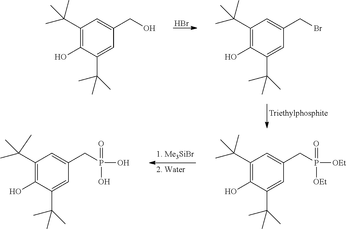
Br.C1(C(C)(C)C)=C(O)C(C(C)(C)C)=CC(CO)=C1.C1(C(C)(C)C)=C(O)C(C(C)(C)C)=CC(CBr)=C1.C1(C(C)(C)C)=C(O)C(C(C)(C)C)=CC(CP([OEt])(=O)[OEt])=C1.C1(C(C)(C)C)=C(O)C(C(C)(C)C)=CC(CP(O)(=O)O)=C1
